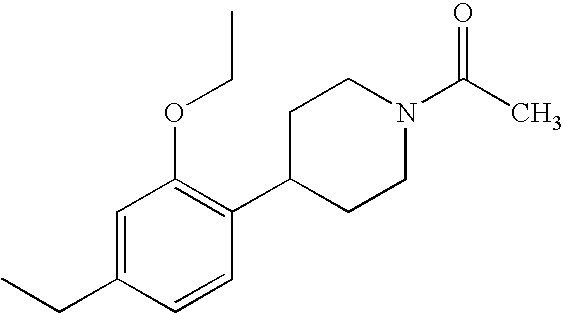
CCC1=CC(OCC)=C(C2CCN(C(C)=O)CC2)C=C1
